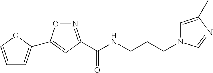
C1=COC(C2=CC(C(NCCCN3C=C(C)N=C3)=O)=NO2)=C1
